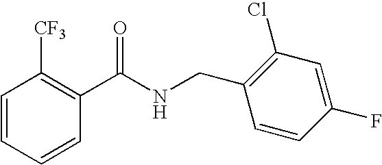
C1(C(NCC2=C(Cl)C=C(F)C=C2)=O)=C([CF3])C=CC=C1
